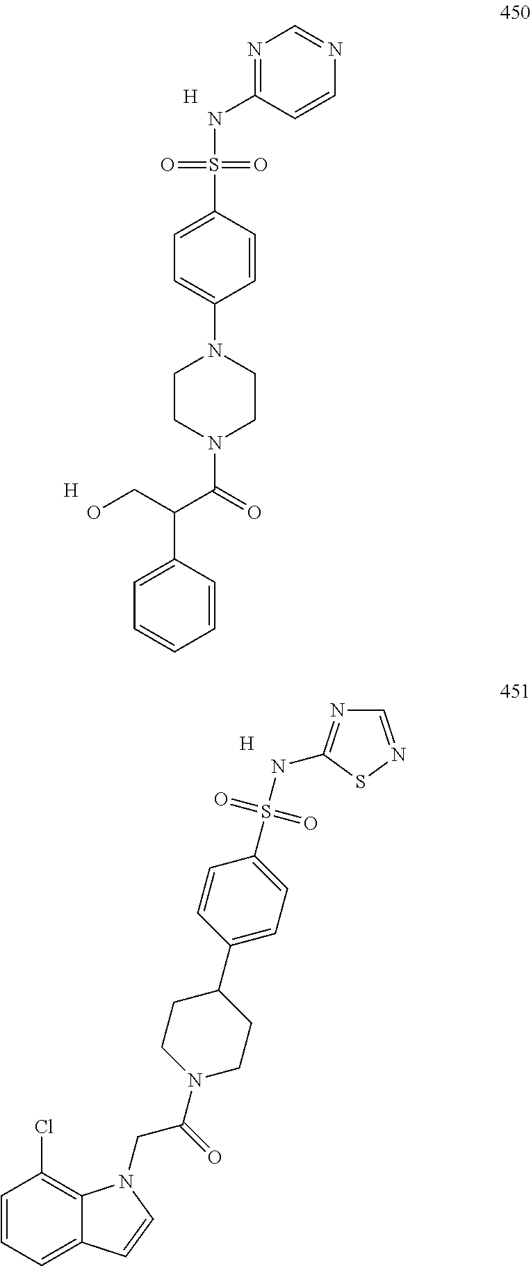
[H].N(S(C1=CC=C(C2CCN(C(CN3C4=C(Cl)C=CC=C4C=C3)=O)CC2)C=C1)(=O)=O)C1=NC=NS1.N1=C(NS(=O)(=O)C2=CC=C(N3CCN(C(C(CO)C4=CC=CC=C4)=O)CC3)C=C2)C=CN=C1.[H].[H]
